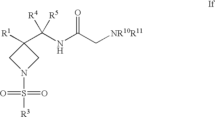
[R1]C1(C(NC(C[NR10R11])=O)([R5])[R4])CN(S(=O)(=O)[R3])C1
